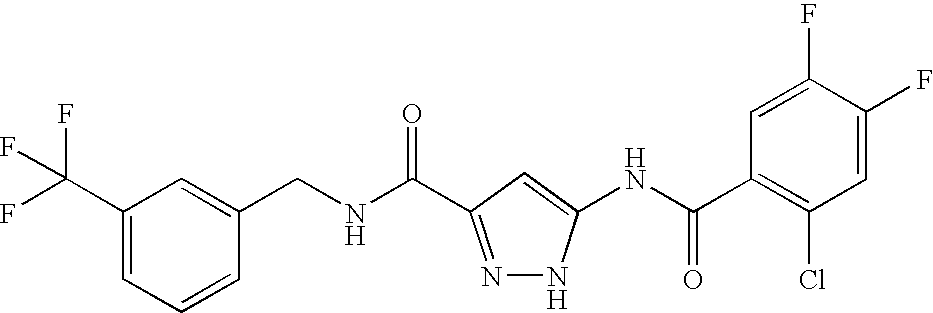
C(NC(=O)C1=NNC(NC(C2=C(Cl)C=C(F)C(F)=C2)=O)=C1)C1=CC(C(F)(F)F)=CC=C1
